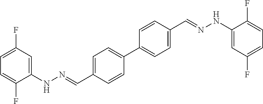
C1=C(F)C=C(NN=CC2=CC=C(C3=CC=C(C=NNC4=CC(F)=CC=C4F)C=C3)C=C2)C(F)=C1
